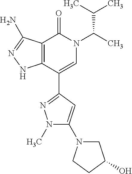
C12=C(C(C3=NN(C)C(N4CC(O)CC4)=C3)=CN(C(C)C(C)C)C1=O)NN=C2N
